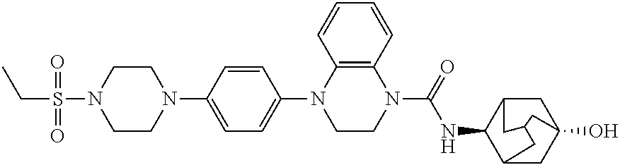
N1(C2=CC=C(N3CCN(C(NC4C5CC6(O)CC4CC(C6)C5)=O)C4=C3C=CC=C4)C=C2)CCN(S(CC)(=O)=O)CC1
